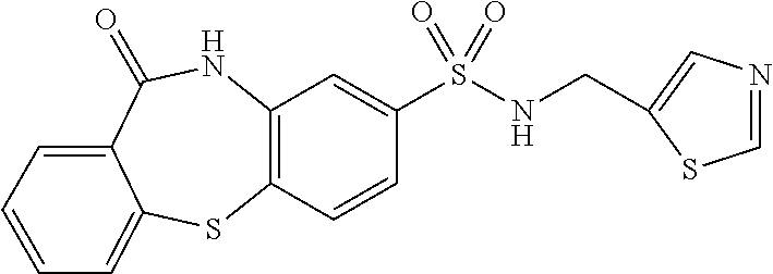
C12=C(NC(=O)C3=CC=CC=C3S1)C=C(S(=O)(NCC1=CN=CS1)=O)C=C2
